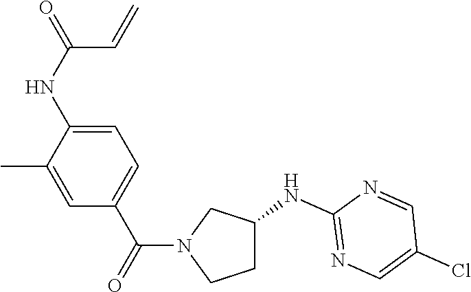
C1=C(C)C(NC(=O)C=C)=CC=C1C(=O)N1CCC(NC2=NC=C(Cl)C=N2)C1
